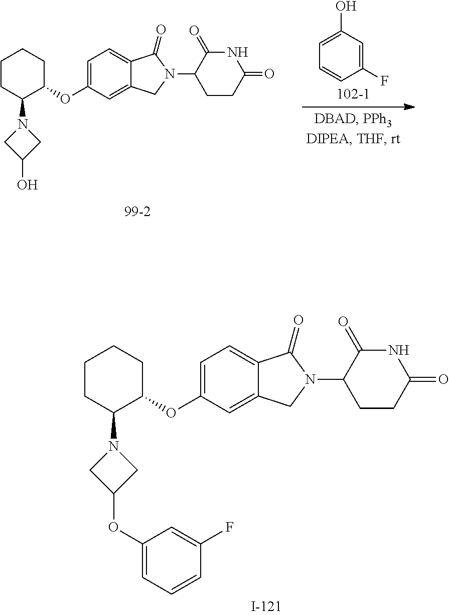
C1=C(OC2CCCCC2N2CC(O)C2)C=C2C(=C1)C(=O)N(C1CCC(=O)NC1=O)C2.C1(F)=CC(O)=CC=C1.C1(OC2CCCCC2N2CC(OC3=CC=CC(F)=C3)C2)=CC=C2C(=C1)CN(C1CCC(=O)NC1=O)C2=O
